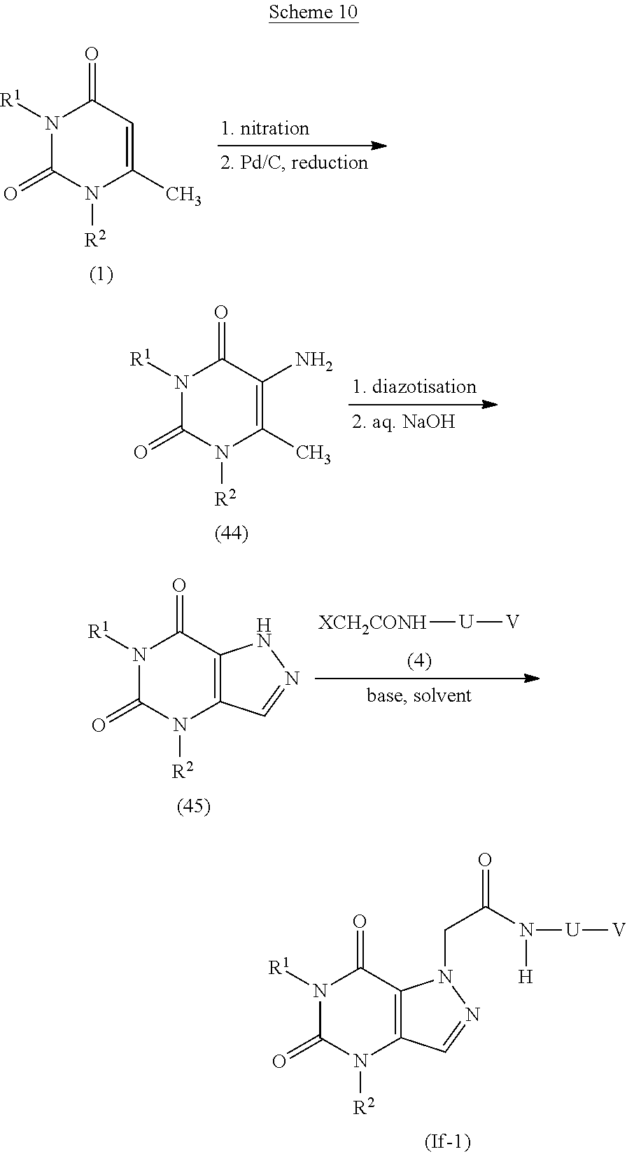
N1([R1])C(=O)N([R2])C(C)=CC1=O.N1([R1])C(=O)N([R2])C(C)=C(N)C1=O.N1([R1])C(=O)N([R2])C2=C(C1=O)NN=C2.[XCH2CONH][U][V].N1([R1])C(=O)N([R2])C2=C(C1=O)N(CC(=O)N([U][V])[H])N=C2
